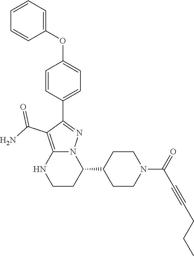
C1=CC(C2=NN3C(=C2C(N)=O)NCCC3C2CCN(C(C#CCCC)=O)CC2)=CC=C1OC1=CC=CC=C1
